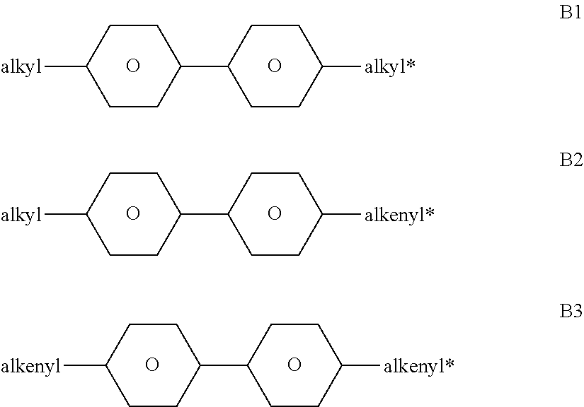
C1([alkyl])CCC(C2CCC([alkyl*])CC2)CC1.O.O.C1([alkyl])CCC(C2CCC([alkenyl*])CC2)CC1.O.O.C1([alkenyl])CCC(C2CCC([alkenyl*])CC2)CC1.O.O
